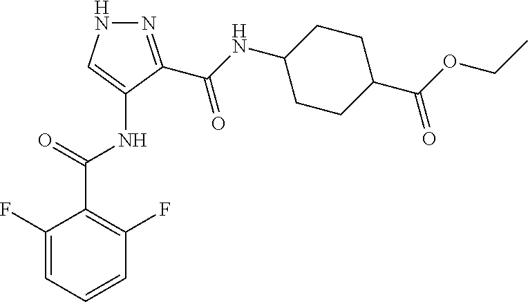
N1=C(C(NC2CCC(C(OCC)=O)CC2)=O)C(NC(C2=C(F)C=CC=C2F)=O)=CN1
